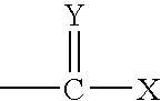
CC([X])=[Y]
